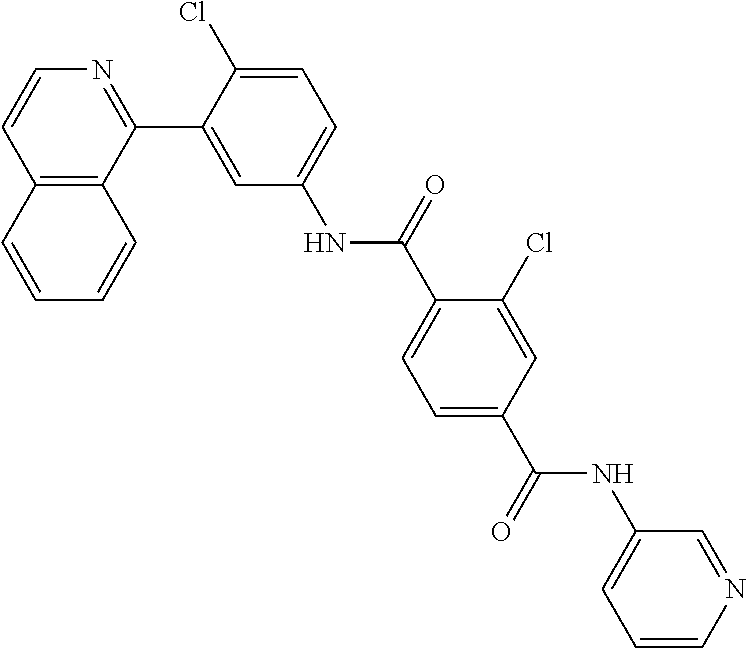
C12=C(C(C3=CC(NC(C4=CC=C(C(NC5=CC=CN=C5)=O)C=C4Cl)=O)=CC=C3Cl)=NC=C1)C=CC=C2
